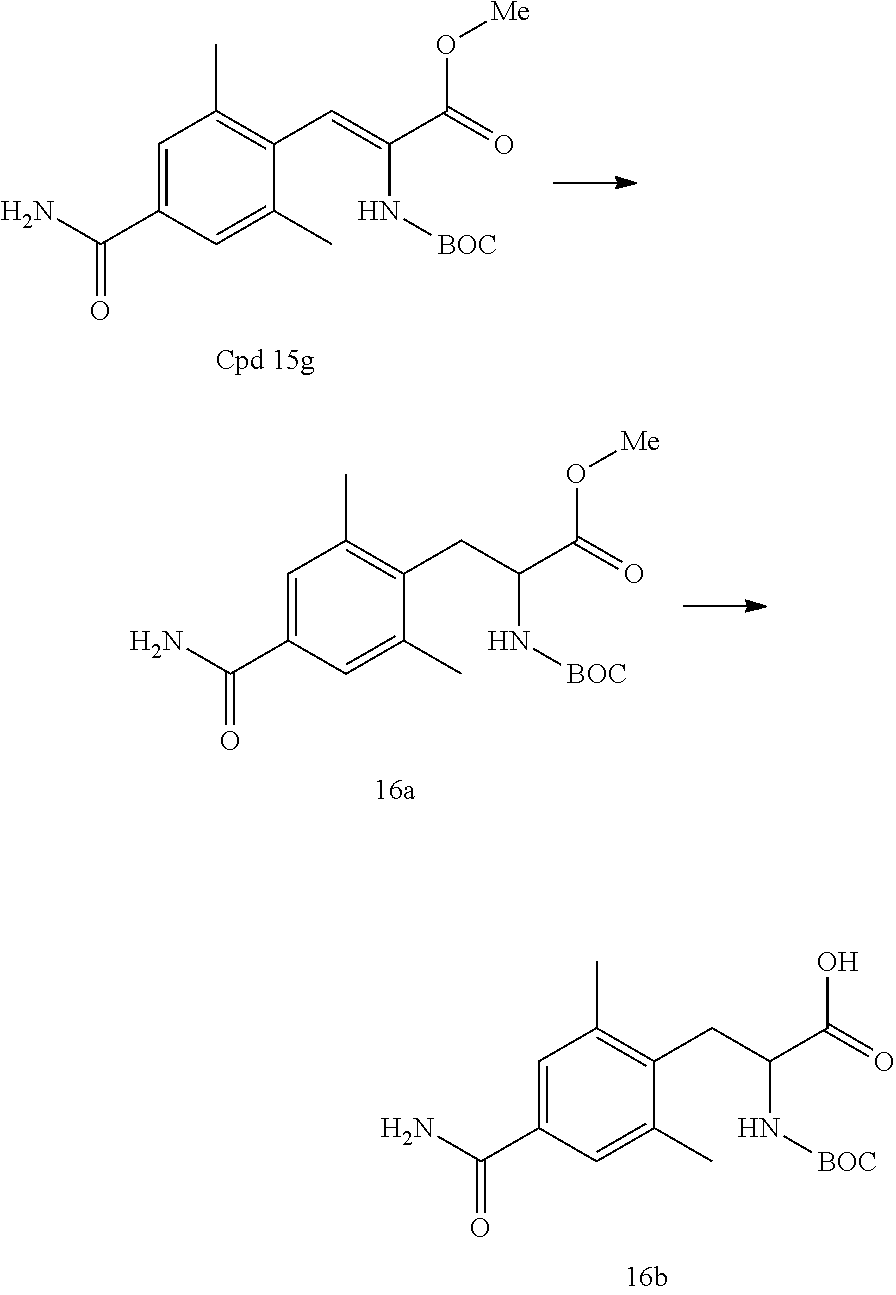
NC(C1=CC(C)=C(C=C(N[BOC])C(=O)O[Me])C(C)=C1)=O.NC(C1=CC(C)=C(CC(N[BOC])C(=O)O[Me])C(C)=C1)=O.NC(C1=CC(C)=C(CC(N[BOC])C(=O)O)C(C)=C1)=O
